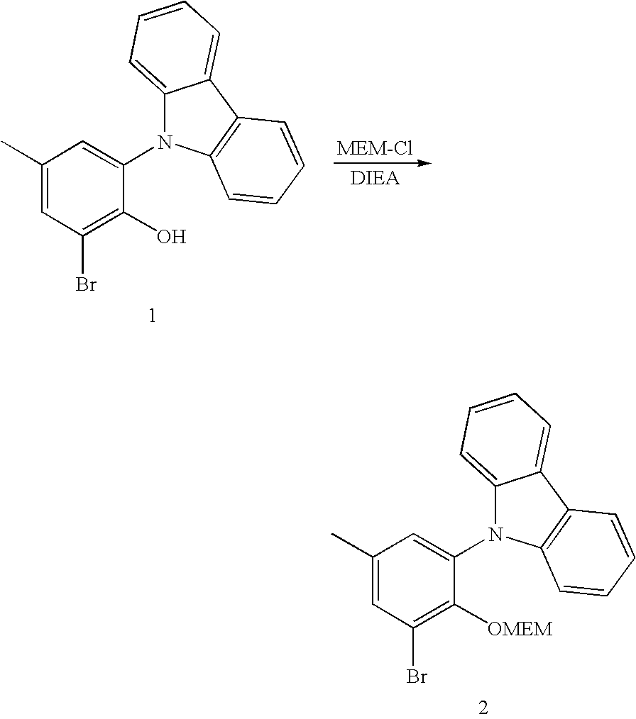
C1(Br)=C(O)C(N2C3=CC=CC=C3C3=C2C=CC=C3)=CC(C)=C1.C1(Br)=C([OMEM])C(N2C3=CC=CC=C3C3=C2C=CC=C3)=CC(C)=C1
